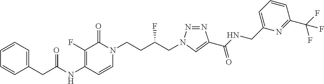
C1(NC(CC2=CC=CC=C2)=O)=C(F)C(=O)N(CCC(CN2N=NC(C(NCC3=CC=CC(C(F)(F)F)=N3)=O)=C2)F)C=C1
